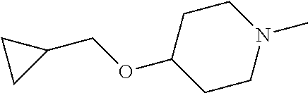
C1C(OCC2CC2)CCN(C)C1
